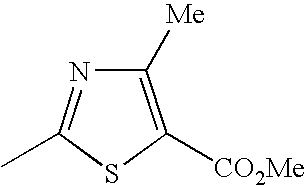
C1([Me])=C([CO2Me])SC(C)=N1
